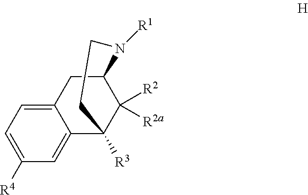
C1([R4])=CC=C2C(=C1)C1([R3])C([R2])([R2a])C(C2)N([R1])CC1
